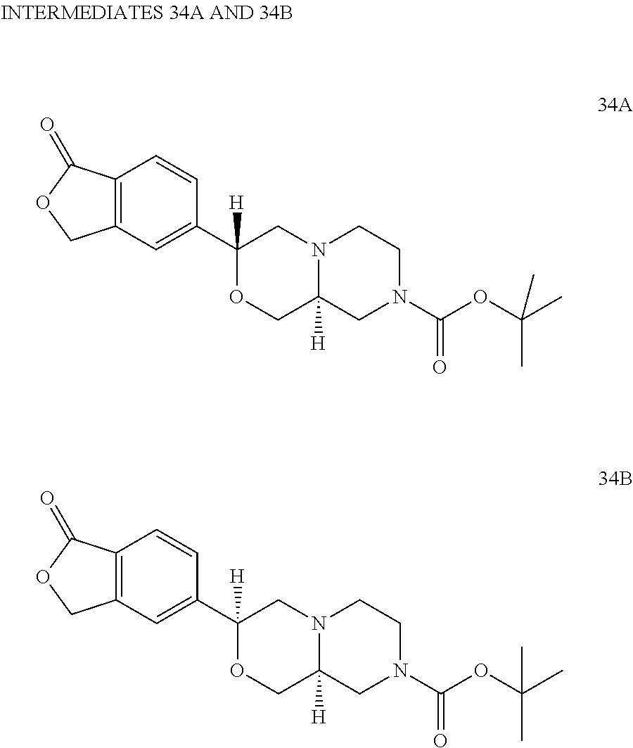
C12=C(C=C(C3([H])OCC4([H])N(C3)CCN(C(OC(C)(C)C)=O)C4)C=C1)COC2=O.C12=C(C=C(C3([H])OCC4([H])N(C3)CCN(C(OC(C)(C)C)=O)C4)C=C1)COC2=O
